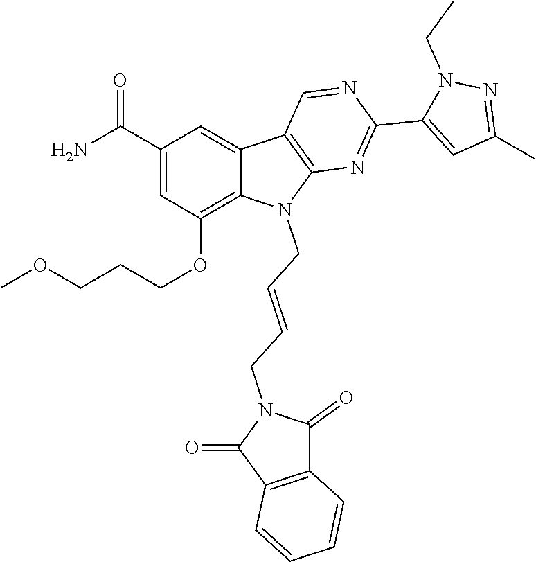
C1(C(N)=O)=CC(OCCCOC)=C2C(=C1)C1=C(N2CC=CCN2C(=O)C3=C(C2=O)C=CC=C3)N=C(C2=CC(C)=NN2CC)N=C1
